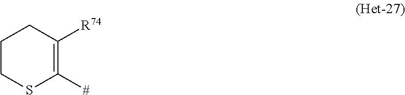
C1CSC([#])=C([R74])C1
